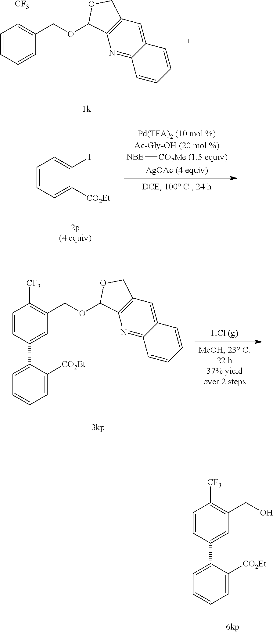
C1=CC=CC(COC2C3=C(C=C4C(=N3)C=CC=C4)CO2)=C1[CF3].C1=CC=C([CO2Et])C(I)=C1.[NBE][CO2Me (1.5 equiv)].C1=CC(C2=CC=CC=C2[CO2Et])=CC(COC2C3=C(C=C4C(=N3)C=CC=C4)CO2)=C1[CF3].C1=CC(C2=CC=CC=C2[CO2Et])=CC(CO)=C1[CF3]
